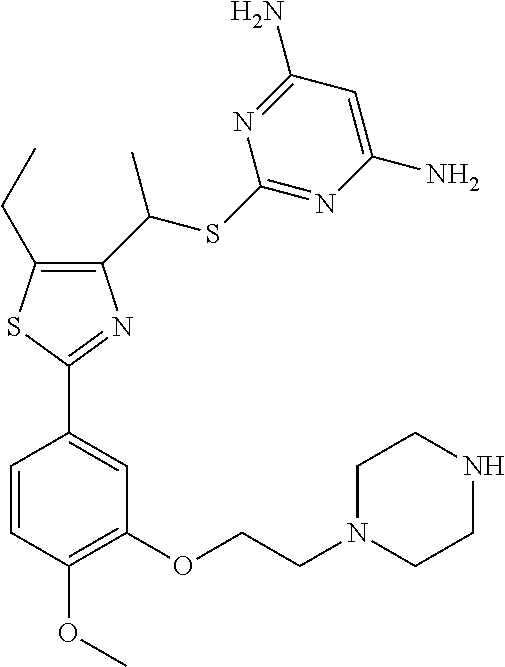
C1(C(SC2=NC(N)=CC(N)=N2)C)=C(CC)SC(C2=CC(OCCN3CCNCC3)=C(OC)C=C2)=N1
